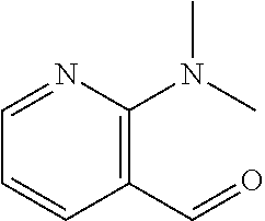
C1(N(C)C)=C(C=O)C=CC=N1
